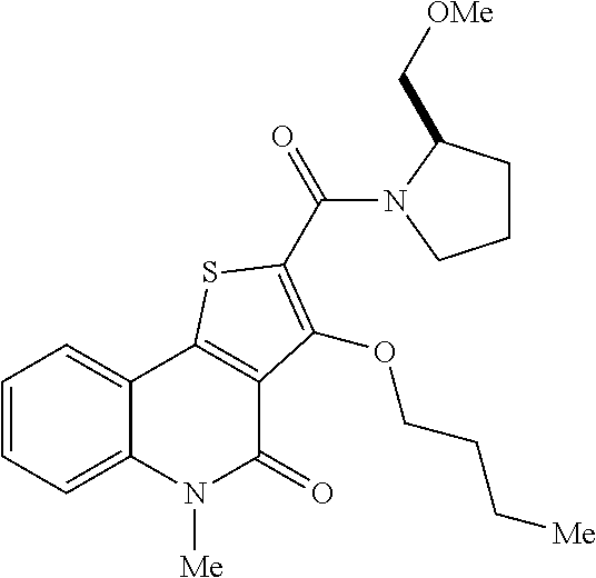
C1=CC=C2C(=C1)C1=C(C(=O)N2[Me])C(OCCC[Me])=C(C(N2CCCC2C[OMe])=O)S1
